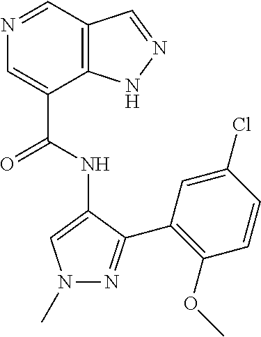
N1(C)N=C(C2=C(OC)C=CC(Cl)=C2)C(NC(C2=CN=CC3=C2NN=C3)=O)=C1
